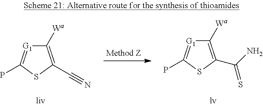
C1([Wa])=C(C#N)SC(P)=[G1]1.C1([Wa])=C(C(N)=S)SC(P)=[G1]1
